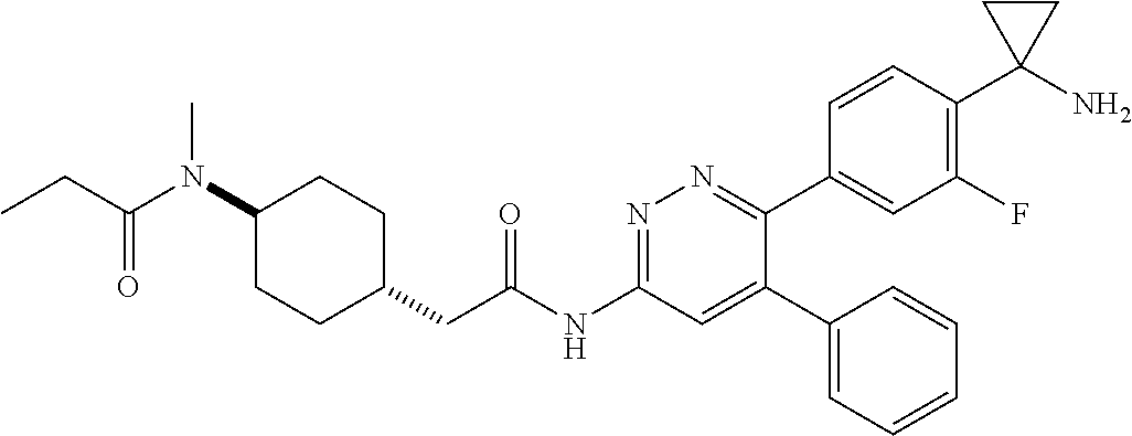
C1(N(C(CC)=O)C)CCC(CC(NC2=NN=C(C3=CC(F)=C(C4(N)CC4)C=C3)C(C3=CC=CC=C3)=C2)=O)CC1
